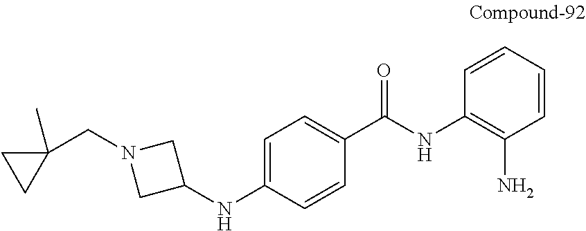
C1C(NC2=CC=C(C(=O)NC3=C(N)C=CC=C3)C=C2)CN1CC1(C)CC1
